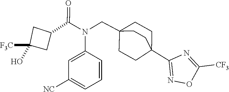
N(C(C1CC([F3C])(O)C1)=O)(CC12CCC(C3=NOC([CF3])=N3)(CC1)CC2)C1=CC([NC])=CC=C1
